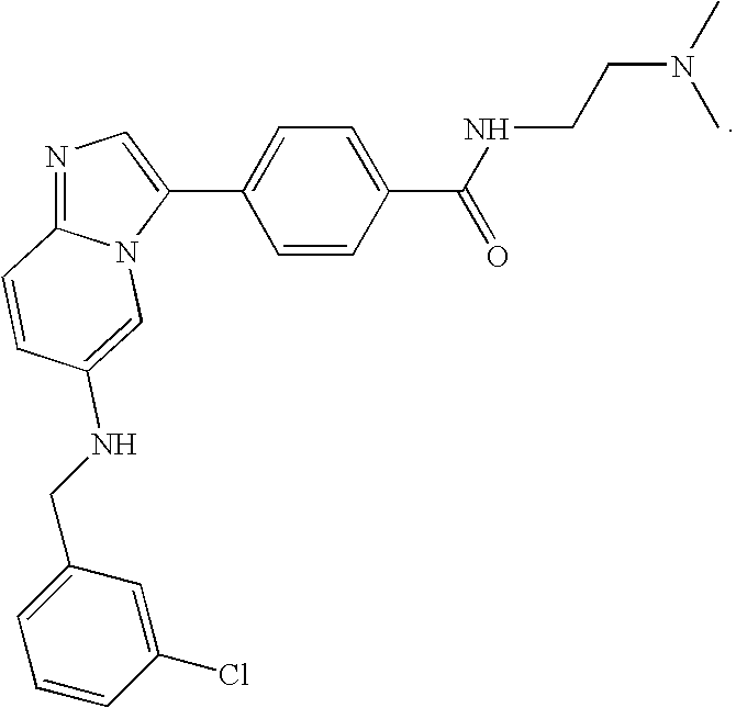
N1=C2N(C(C3=CC=C(C(NCCN(C)C)=O)C=C3)=C1)C=C(NCC1=CC=CC(Cl)=C1)C=C2
